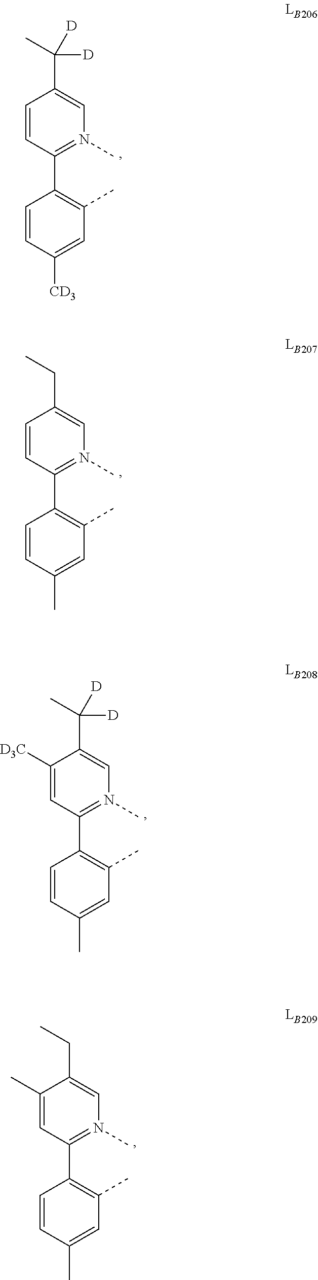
C1(C2=N(C)C=C(C(C)([D])[D])C=C2)=C(C)C=C([CD3])C=C1.C1(C2=N(C)C=C(CC)C=C2)=C(C)C=C(C)C=C1.C1(C2=N(C)C=C(C(C)([D])[D])C([D3C])=C2)=C(C)C=C(C)C=C1.C1(C2=N(C)C=C(CC)C(C)=C2)=C(C)C=C(C)C=C1
